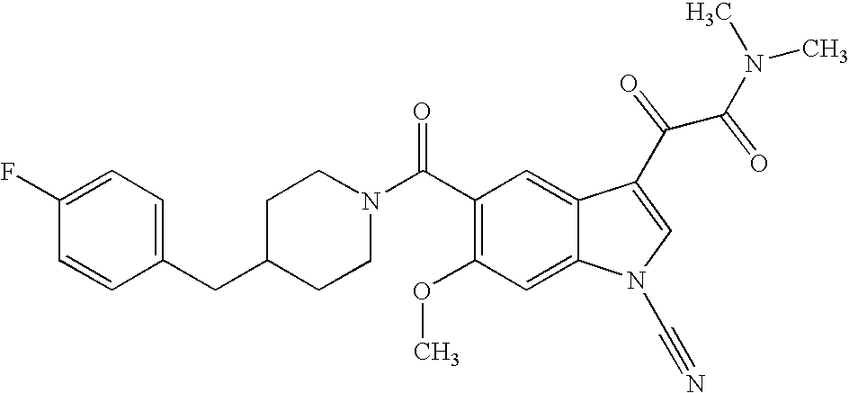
C1(F)=CC=C(CC2CCN(C(C3=C(OC)C=C4C(=C3)C(C(C(N(C)C)=O)=O)=CN4C#N)=O)CC2)C=C1
